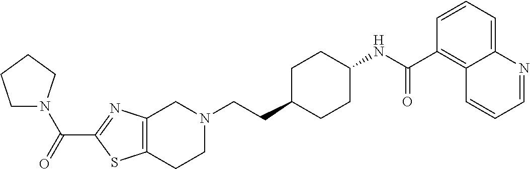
C1(C(N2CCCC2)=O)=NC2=C(S1)CCN(CCC1CCC(NC(C3=C4C(=CC=C3)N=CC=C4)=O)CC1)C2
